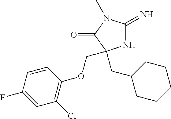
N1C(=N)N(C)C(=O)C1(CC1CCCCC1)COC1=C(Cl)C=C(F)C=C1
